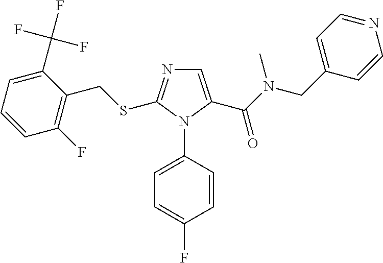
C1=C(C(=O)N(CC2=CC=NC=C2)C)N(C2=CC=C(F)C=C2)C(SCC2=C(F)C=CC=C2C(F)(F)F)=N1
